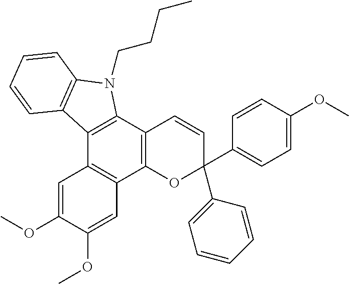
C12=C(C3=C(C4=C1C=C(OC)C(OC)=C4)OC(C1=CC=CC=C1)(C1=CC=C(OC)C=C1)C=C3)N(CCCC)C1=C2C=CC=C1
